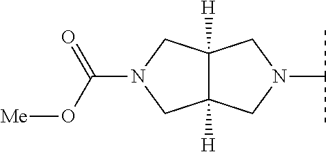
C12([H])C([H])(CN(C(C)C)C1)CN(C(O[Me])=O)C2
